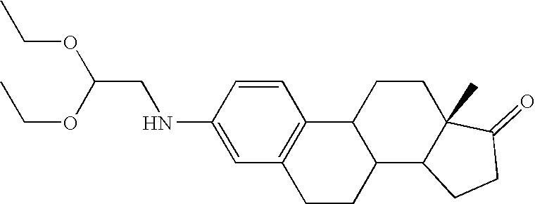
C1=CC(NCC(OCC)OCC)=CC2=C1C1C(CC2)C2C(C)(CC1)C(=O)CC2
